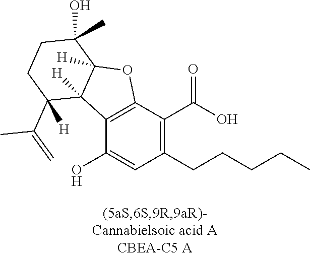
C1(O)=CC(CCCCC)=C(C(O)=O)C2=C1C1([H])C([H])(O2)C(O)(C)CCC1(C(=C)C)[H]
